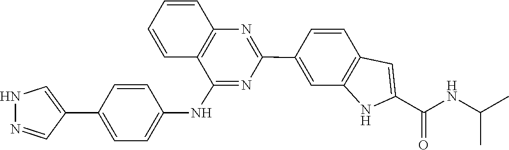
N(C(C1=CC2=C(C=C(C3=NC4=C(C(NC5=CC=C(C6=CNN=C6)C=C5)=N3)C=CC=C4)C=C2)N1)=O)C(C)C
